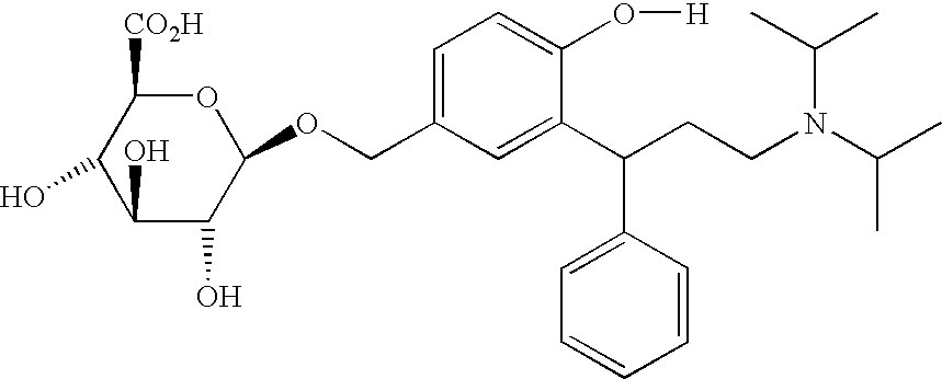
C1=C(COC2OC([CO2H])C(O)C(O)C2O)C=C(C(CCN(C(C)C)C(C)C)C2=CC=CC=C2)C(O[H])=C1
